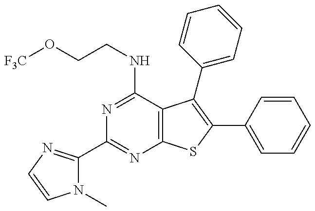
C1(C2=NC=CN2C)=NC2=C(C(NCCO[F3C])=N1)C(C1=CC=CC=C1)=C(C1=CC=CC=C1)S2
